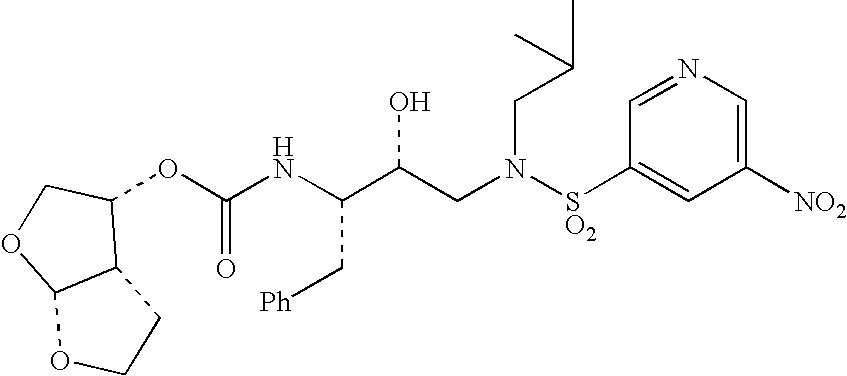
C(NC(C(CN([SO2]C1=CC([NO2])=CN=C1)CC(C)C)O)C[Ph])(=O)OC1C2C(OC1)OCC2
